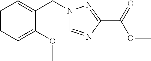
C1=CC=C(OC)C(CN2C=NC(C(=O)OC)=N2)=C1
